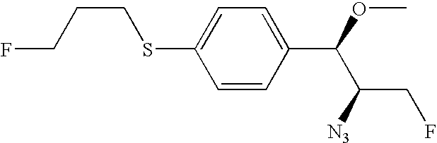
C1(SCCCF)=CC=C(C(OC)C([N3])CF)C=C1
